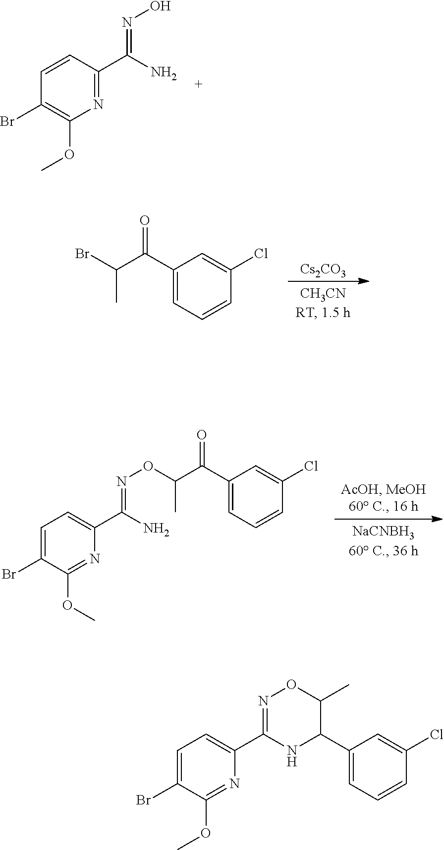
[Cs2CO3].C1(C(C(Br)C)=O)=CC=CC(Cl)=C1.C1(C(C(ON=C(C2=CC=C(Br)C(OC)=N2)N)C)=O)=CC=CC(Cl)=C1.C1=CC(C(N)=NO)=NC(OC)=C1Br.CC1ON=C(C2=CC=C(Br)C(OC)=N2)NC1C1=CC=CC(Cl)=C1
